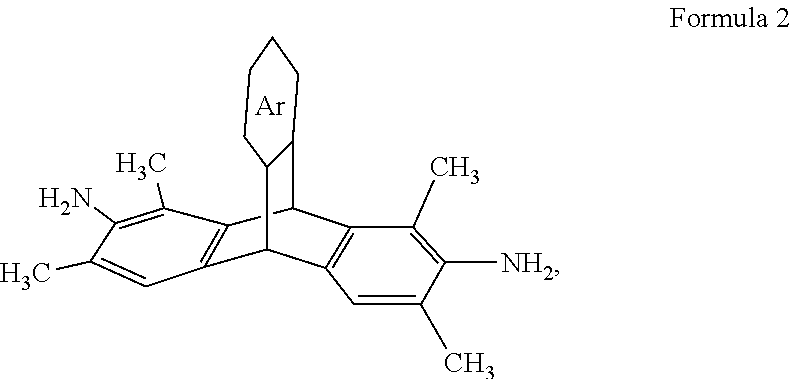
C12CCCCC1C1C3=C(C2C2=C1C=C(C)C(N)=C2C)C(C)=C([NH2])C(C)=C3.[Ar]
